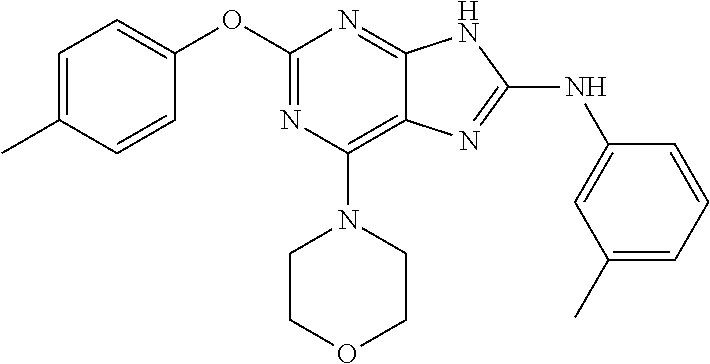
C1=C(C)C=CC(OC2=NC(N3CCOCC3)=C3C(=N2)NC(NC2=CC(C)=CC=C2)=N3)=C1
